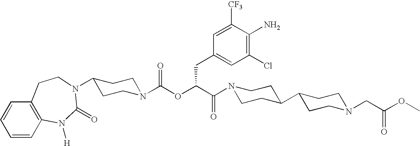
N1(C(C(OC(N2CCC(N3C(=O)N([H])C4=C(C=CC=C4)CC3)CC2)=O)CC2=CC(Cl)=C(N)C([CF3])=C2)=O)CCC(C2CCN(CC(OC)=O)CC2)CC1
